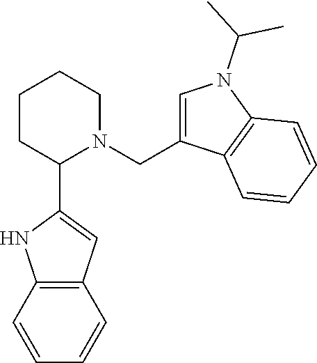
C12=C(C=CC=C1)NC(C1CCCCN1CC1=CN(C(C)C)C3=C1C=CC=C3)=C2
